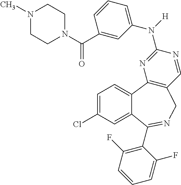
N([H])(C1=NC2=C(C=N1)CN=C(C1=C(F)C=CC=C1F)C1=CC(Cl)=CC=C21)C1=CC=CC(C(N2CCN(C)CC2)=O)=C1
